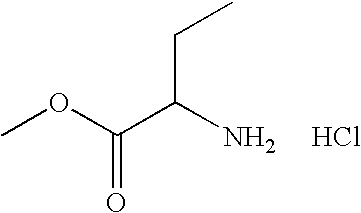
Cl.COC(C(N)CC)=O
